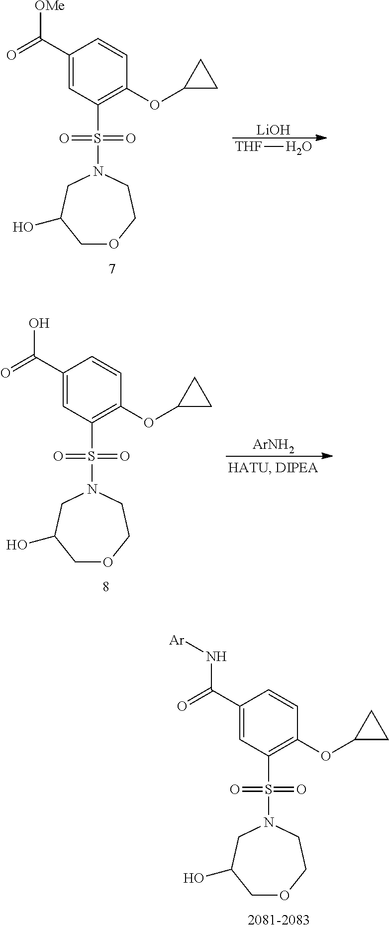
[THF]O.[LiOH].C1(C(=O)[OMe])=CC(S(N2CCOCC(O)C2)(=O)=O)=C(OC2CC2)C=C1.C1(C(=O)O)=CC(S(N2CCOCC(O)C2)(=O)=O)=C(OC2CC2)C=C1.[ArNH2].C1(C(=O)N[Ar])=CC(S(N2CCOCC(O)C2)(=O)=O)=C(OC2CC2)C=C1
